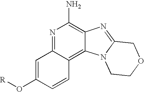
N1=C2C(=C3C(=C1N)N=C1N3CCOC1)C=CC(O[R])=C2
